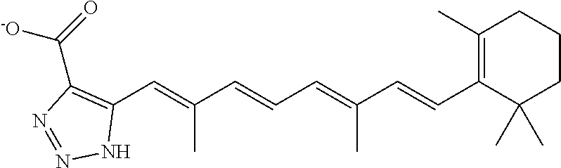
C1(C=C(C=CC=C(C=CC2=C(C)CCCC2(C)C)C)C)=C(C(=O)[-O])N=NN1
